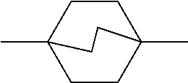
C1CC2(C)CCC1(C)CC2
